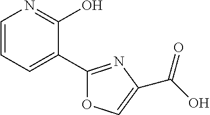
C1(C2=NC(C(O)=O)=CO2)=CC=CN=C1O
